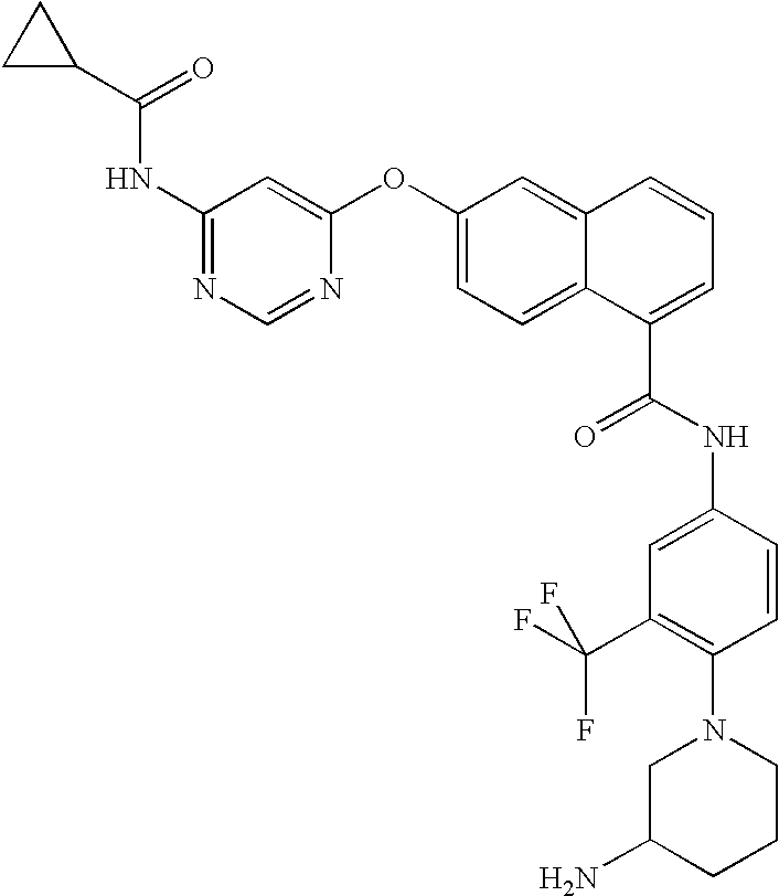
C(=O)(C1CC1)NC1=NC=NC(OC2=CC=C3C(=C2)C=CC=C3C(NC2=CC(C(F)(F)F)=C(N3CC(N)CCC3)C=C2)=O)=C1
